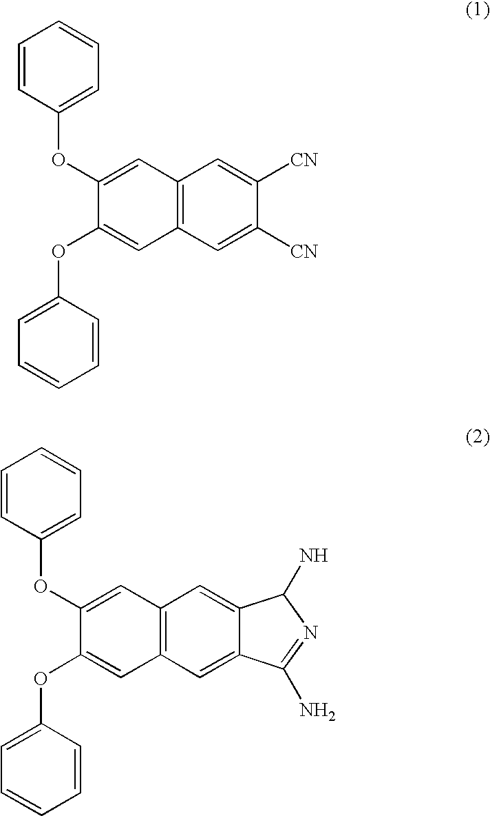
C1=CC(OC2=CC3=C(C=C2OC2=CC=CC=C2)C=C([CN])C([CN])=C3)=CC=C1.C1=CC(OC2=CC3=C(C=C2OC2=CC=CC=C2)C=C2C(=C3)C(N)N=C2N)=CC=C1
